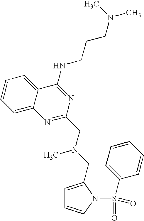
C1=C2C(=CC=C1)C(NCCCN(C)C)=NC(CN(CC1=CC=CN1S(=O)(=O)C1=CC=CC=C1)C)=N2
